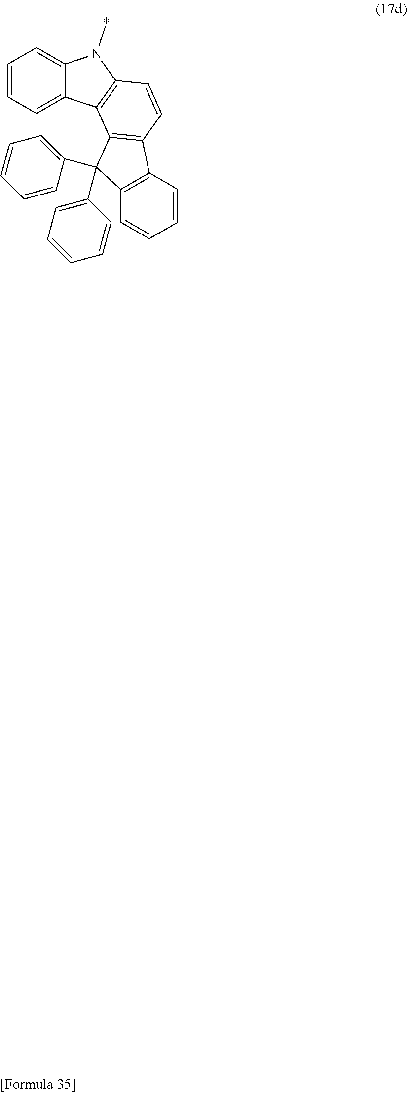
C1=CC=C2C(=C1)N(*)C1=C2C2=C(C=C1)C1=C(C2(C2=CC=CC=C2)C2=CC=CC=C2)C=CC=C1
